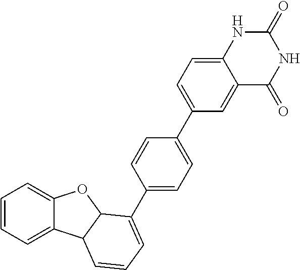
C1=CC=C2C(=C1)OC1C2C=CC=C1C1=CC=C(C2=CC=C3C(=C2)C(=O)NC(=O)N3)C=C1
